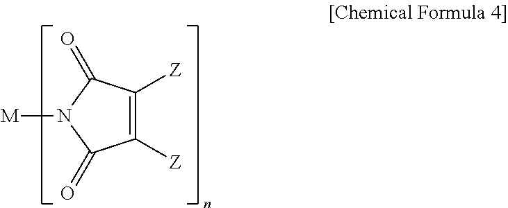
C1([Z])=C([Z])C(=O)N([M])C1=O
